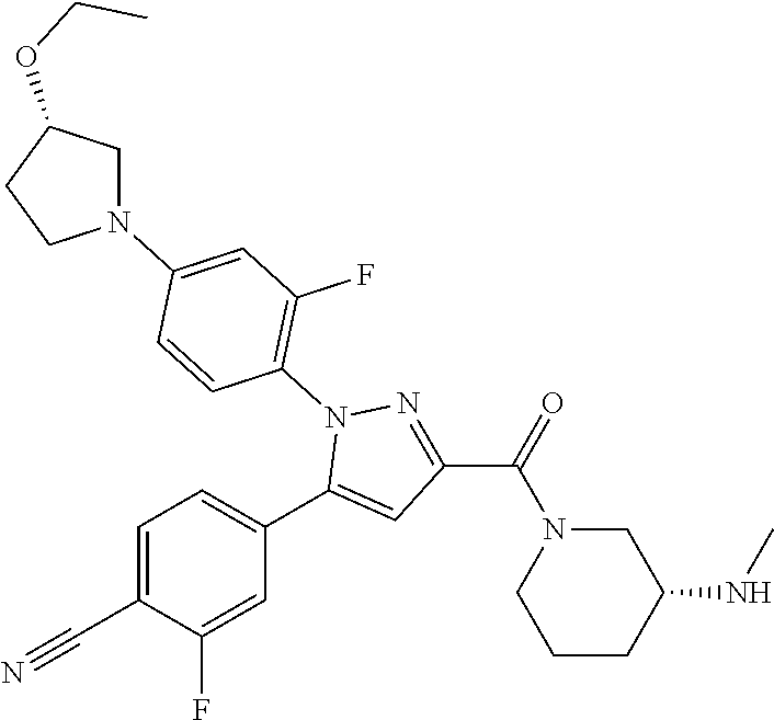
C1=C(C#N)C(F)=CC(C2=CC(C(=O)N3CCCC(NC)C3)=NN2C2=C(F)C=C(N3CC(OCC)CC3)C=C2)=C1
